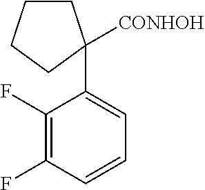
C1(F)=C(F)C=CC=C1C1([CONHOH])CCCC1
